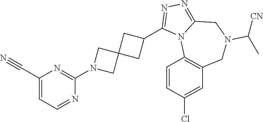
C1(C#N)=CC=NC(N2CC3(C2)CC(C2=NN=C4N2C2=C(CN(C([CN])C)C4)C=C(Cl)C=C2)C3)=N1
